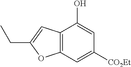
C12=C(C=C(CC)O1)C(O)=CC([CO2Et])=C2
